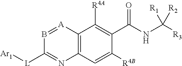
C12=C(C([R4A])=C(C(NC([R3])([R2])[R1])=O)C([R4B])=C1)[A]=BC([L][Ar1])=N2
